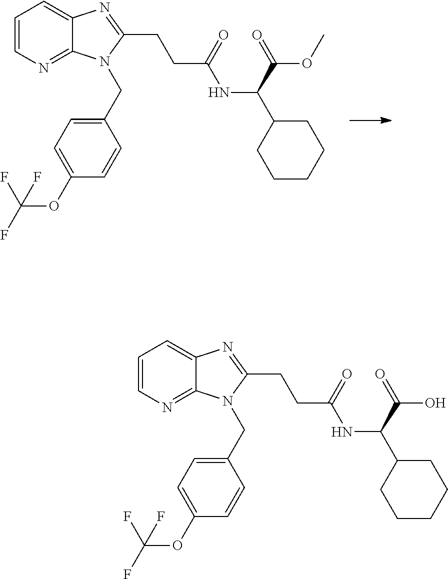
C1=CN=C2C(=C1)N=C(CCC(NC(C1CCCCC1)C(=O)OC)=O)N2CC1=CC=C(OC(F)(F)F)C=C1.C1=CN=C2C(=C1)N=C(CCC(NC(C1CCCCC1)C(=O)O)=O)N2CC1=CC=C(OC(F)(F)F)C=C1
